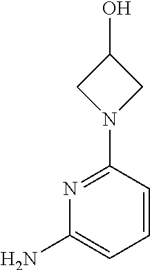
C1(O)CN(C2=NC(N)=CC=C2)C1
